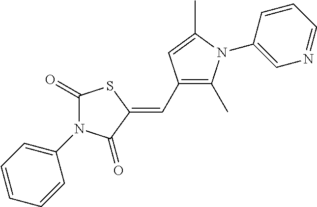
C1(=O)SC(=CC2=C(C)N(C3=CN=CC=C3)C(C)=C2)C(=O)N1C1=CC=CC=C1
